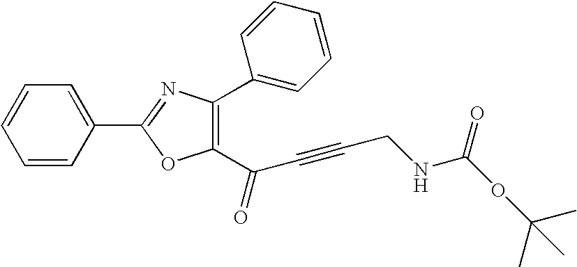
C1=CC(C2=NC(C3=CC=CC=C3)=C(C(=O)C#CCNC(OC(C)(C)C)=O)O2)=CC=C1
